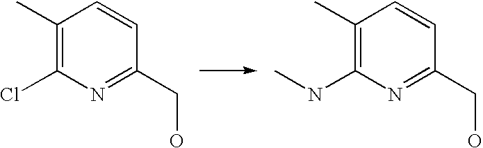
C1(C)=C(Cl)N=C(CO)C=C1.C1(C)=C(NC)N=C(CO)C=C1
